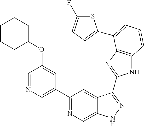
C1(C2=NC=C3C(=C2)C(C2=NC4=C(N2)C=CC=C4C2=CC=C(F)S2)=NN3)=CN=CC(OC2CCCCC2)=C1
